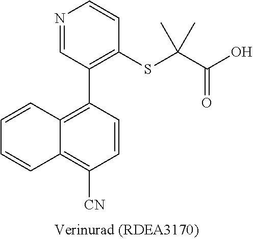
N1=CC(C2=C3C(=C([CN])C=C2)C=CC=C3)=C(SC(C(O)=O)(C)C)C=C1
